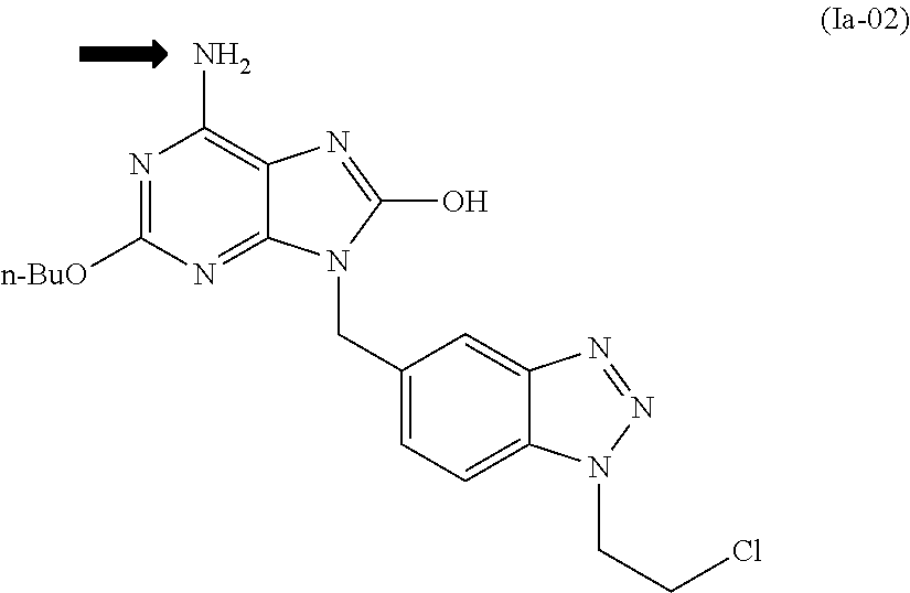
N1=C([n-BuO])N=C2C(=C1N)N=C(O)N2CC1=CC=C2C(=C1)N=NN2CCCl
